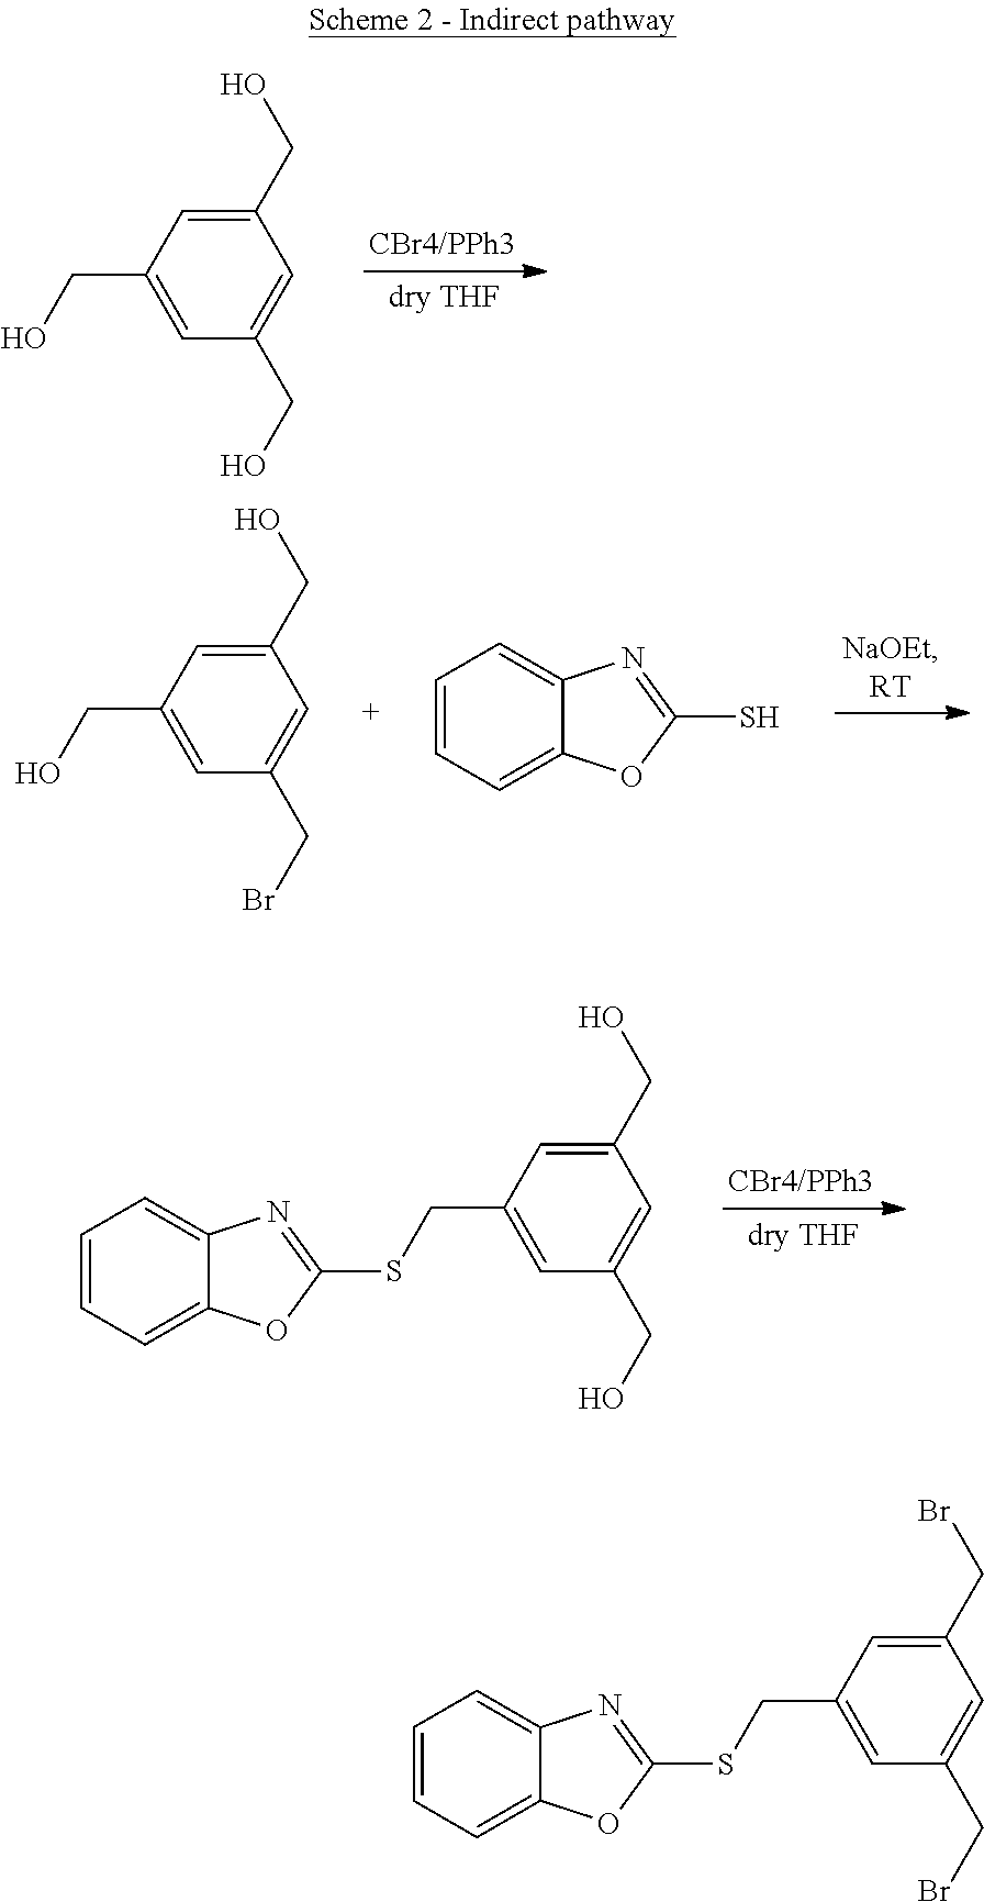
C1(CO)=CC(CO)=CC(CO)=C1.C1(CO)=CC(CO)=CC(CBr)=C1.C1=CC=C2C(=C1)N=C(S)O2.C1=CC=C2C(=C1)N=C(SCC1=CC(CO)=CC(CO)=C1)O2.C1=CC=C2C(=C1)N=C(SCC1=CC(CBr)=CC(CBr)=C1)O2
